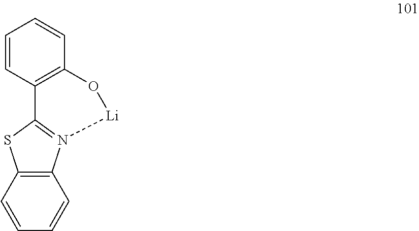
C12=C(C=CC=C1)SC1=N2[Li]OC2=C1C=CC=C2
